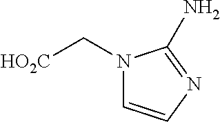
N1(C[HO2C])C=CN=C1N
